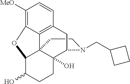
C1CN(CC2CCC2)C2C3(O)C14C1=C(C=CC([MeO])=C1OC4C(O)CC3)C2
